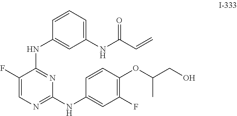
C1(NC(=O)C=C)=CC=CC(NC2=NC(NC3=CC(F)=C(OC(CO)C)C=C3)=NC=C2F)=C1
